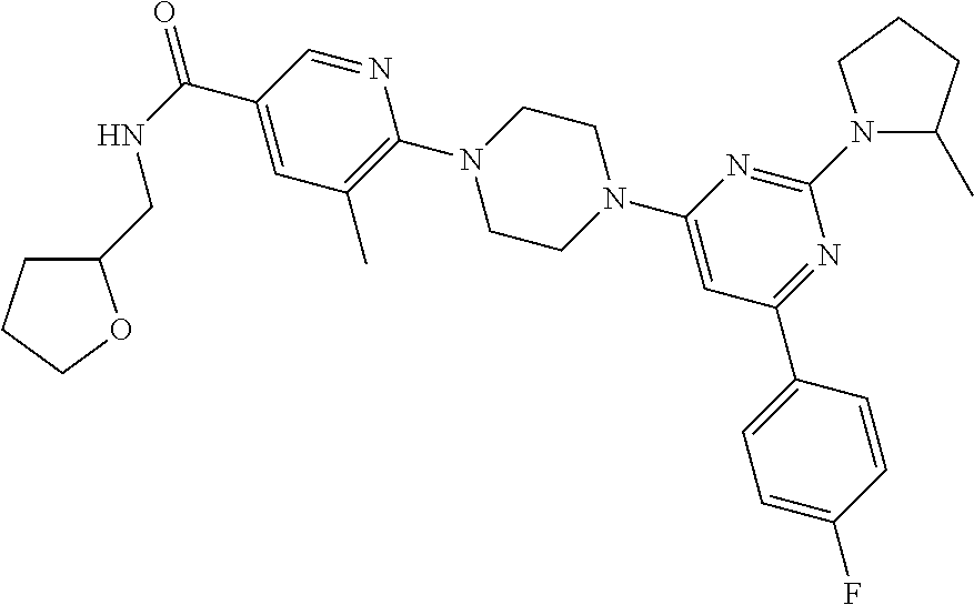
N1=CC(C(NCC2CCCO2)=O)=CC(C)=C1N1CCN(C2=CC(C3=CC=C(F)C=C3)=NC(N3C(C)CCC3)=N2)CC1
